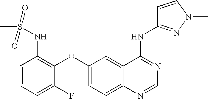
C1=CC=C(F)C(OC2=CC=C3C(=C2)C(NC2=NN(C)C=C2)=NC=N3)=C1NS(C)(=O)=O
